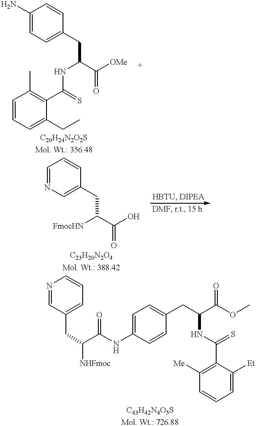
C1=C(N)C=CC(CC(NC(C2=C(C)C=CC=C2CC)=S)C(=O)[OMe])=C1.N1=CC=CC(CC([FmocHN])C(=O)O)=C1.N1=CC(CC(C(NC2=CC=C(CC(C(OC)=O)NC(=S)C3=C([Me])C=CC=C3[Et])C=C2)=O)[NHFmoc])=CC=C1
